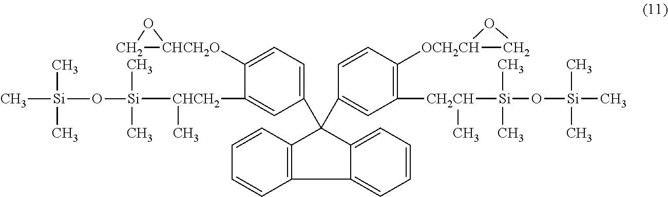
C12=CC=CC=C1C(C1=CC([CH2CH]([Si](O[Si](C)(C)C)(C)C)C)=C([OCH2CH]3CO3)C=C1)(C1=CC=C([CHCH2O]3CO3)C([CHCH2]([Si](O[Si](C)(C)C)(C)C)C)=C1)C1=C2C=CC=C1
